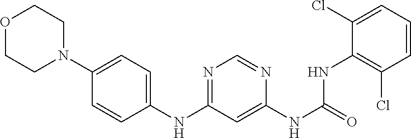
C1=CC=C(Cl)C(NC(=O)NC2=CC(NC3=CC=C(N4CCOCC4)C=C3)=NC=N2)=C1Cl
